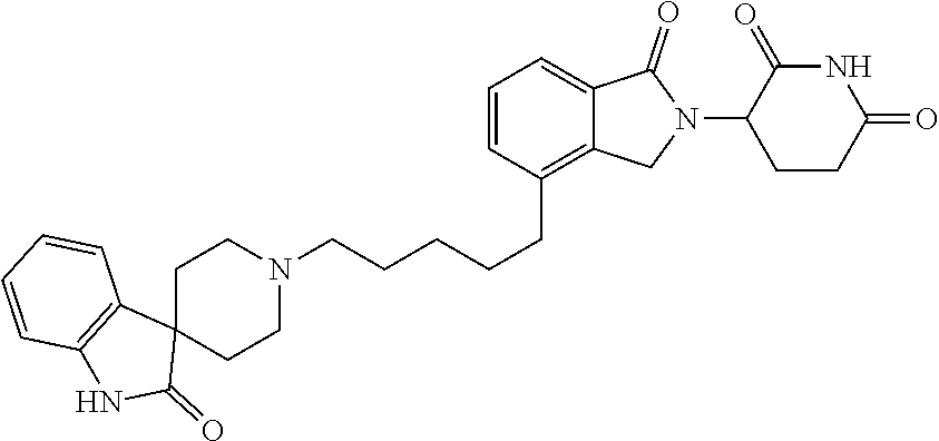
C1CN(CCCCCC2=C3C(=CC=C2)C(=O)N(C2CCC(=O)NC2=O)C3)CCC12C1=C(NC2=O)C=CC=C1
